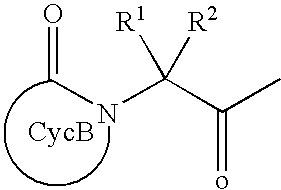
C(NC(C(C)=o)([R2])[R1])=O
